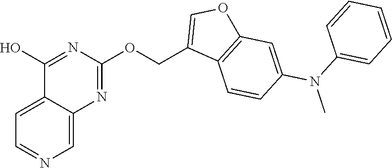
C12=CC=NC=C1N=C(OCC1=COC3=C1C=CC(N(C1=CC=CC=C1)C)=C3)N=C2O
